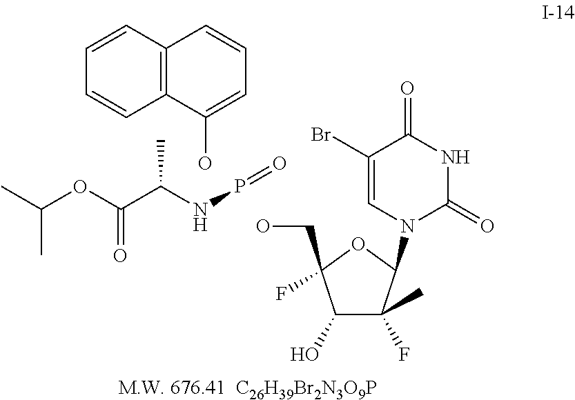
OC1=CC=CC2=C1C=CC=C2.CC(OC(C(NP=O)C)=O)C.OCC1(F)C(O)C(F)(C)C(N2C(=O)NC(=O)C(Br)=C2)O1
